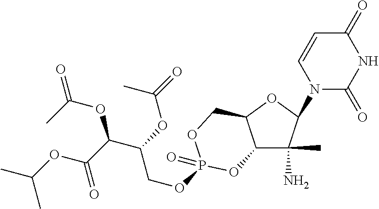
C12C(C)(N)C(N3C(=O)NC(=O)C=C3)OC1COP(OCC(C(C(OC(C)C)=O)OC(C)=O)OC(=O)C)(=O)O2
